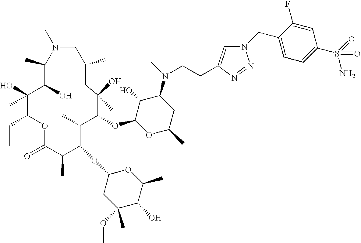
C1(C)C(O)C(O)(C)C(CC)OC(=O)C(C)C(OC2CC(C)(OC)C(O)C(C)O2)C(C)C(OC2OC(C)CC(N(C)CCC3=CN(CC4=CC=C(S(=O)(N)=O)C=C4F)N=N3)C2O)C(O)(C)CC(C)CN1C
